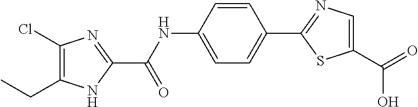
N(C1=CC=C(C2=NC=C(C(=O)O)S2)C=C1)C(C1=NC(Cl)=C(CC)N1)=O
